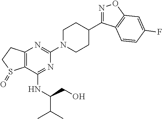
C12=C(N=C(N3CCC(C4=NOC5=C4C=CC(F)=C5)CC3)N=C1NC(CO)C(C)C)CCS2=O
